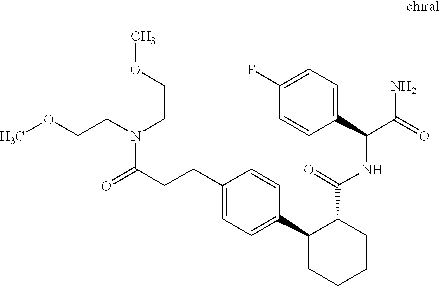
C1(CCC(=O)N(CCOC)CCOC)=CC=C(C2CCCCC2C(=O)NC(C(N)=O)C2=CC=C(F)C=C2)C=C1
